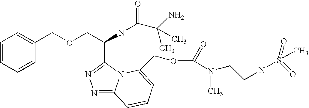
C1=CC=CC(COCC(NC(C(C)(N)C)=O)C2=NN=C3N2C(COC(N(CCNS(C)(=O)=O)C)=O)=CC=C3)=C1
